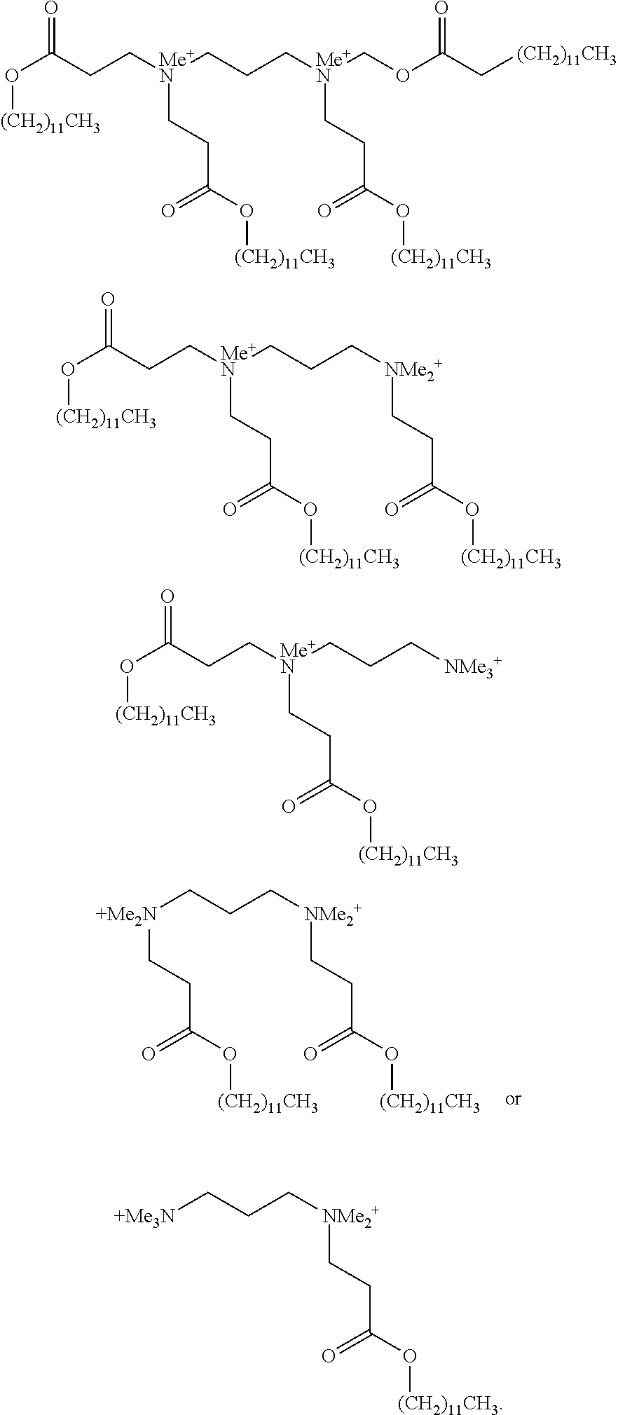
[+Me2N](CCC[NMe2+]CCC(O[(CH2)11CH3])=O)CCC(O[(CH2)11CH3])=O.O(C(CC[Me+N](CCC[Me+N](COC(C[(CH2)11CH3])=O)CCC(O[(CH2)11CH3])=O)CCC(O[(CH2)11CH3])=O)=O)[(CH2)11CH3].O(C(CC[Me+N](CCC[NMe2+]CCC(O[(CH2)11CH3])=O)CCC(O[(CH2)11CH3])=O)=O)[(CH2)11CH3].O(C(CC[Me+N](CCC[NMe3+])CCC(O[(CH2)11CH3])=O)=O)[(CH2)11CH3].[+Me3N]CCC[NMe2+]CCC(O[(CH2)11CH3])=O
